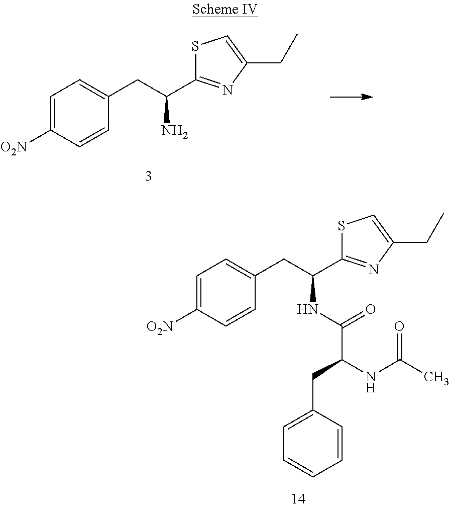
C1=C([O2N])C=CC(CC(C2=NC(CC)=CS2)NC(C(NC(C)=O)CC2=CC=CC=C2)=O)=C1.C1=C([O2N])C=CC(CC(C2=NC(CC)=CS2)N)=C1
